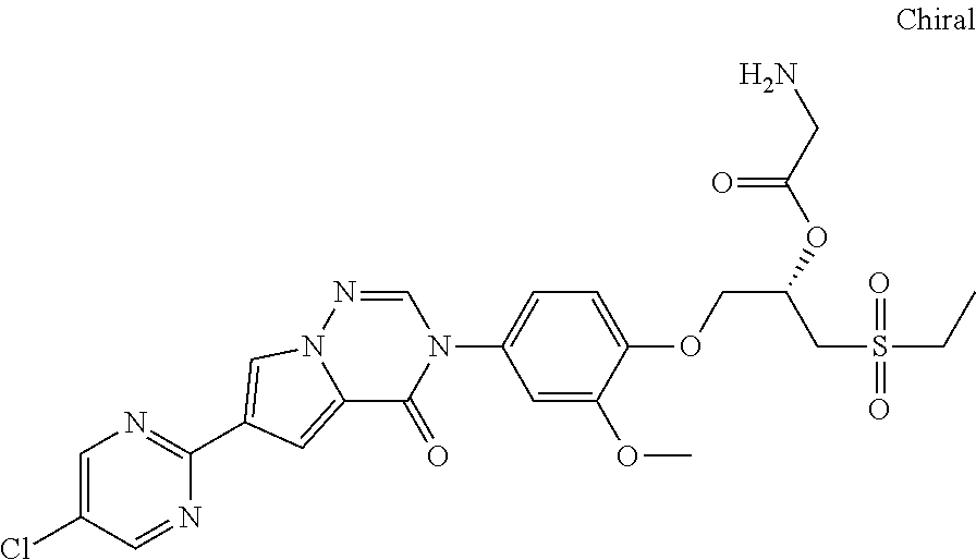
N12C(=CC(C3=NC=C(Cl)C=N3)=C1)C(=O)N(C1=CC=C(OCC(CS(=O)(=O)CC)OC(CN)=O)C(OC)=C1)C=N2
